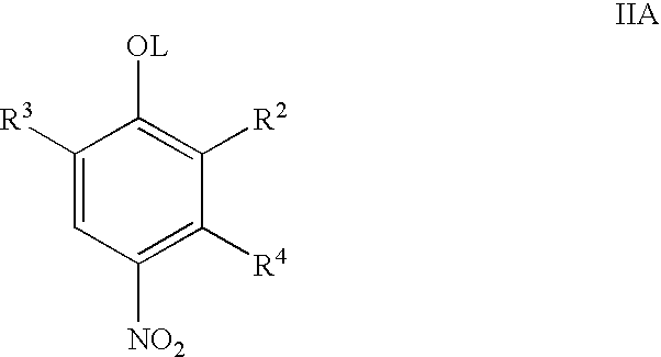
C1([NO2])=C([R4])C([R2])=C([OL])C([R3])=C1
